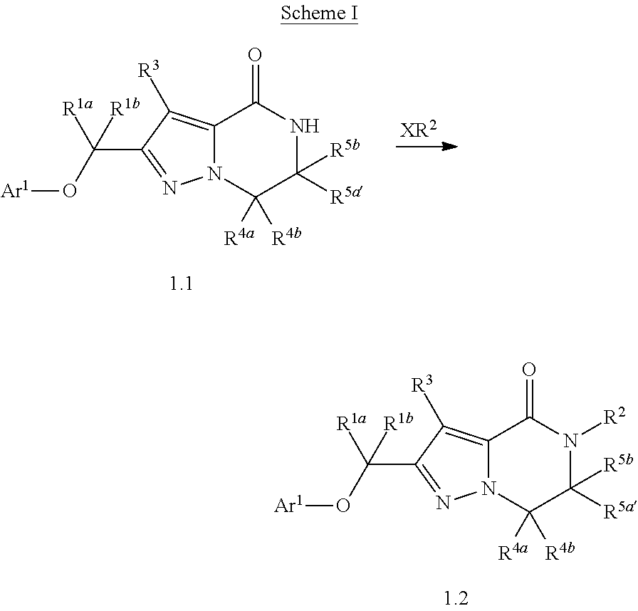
N12C(=C([R3])C(C(O[Ar1])([R1a])[R1b])=N1)C(=O)NC([R5b])([R5a])C2([R4a])[R4b].[XR2].N12C(=C([R3])C(C(O[Ar1])([R1a])[R1b])=N1)C(=O)N([R2])C([R5b])([R5a])C2([R4a])[R4b]
